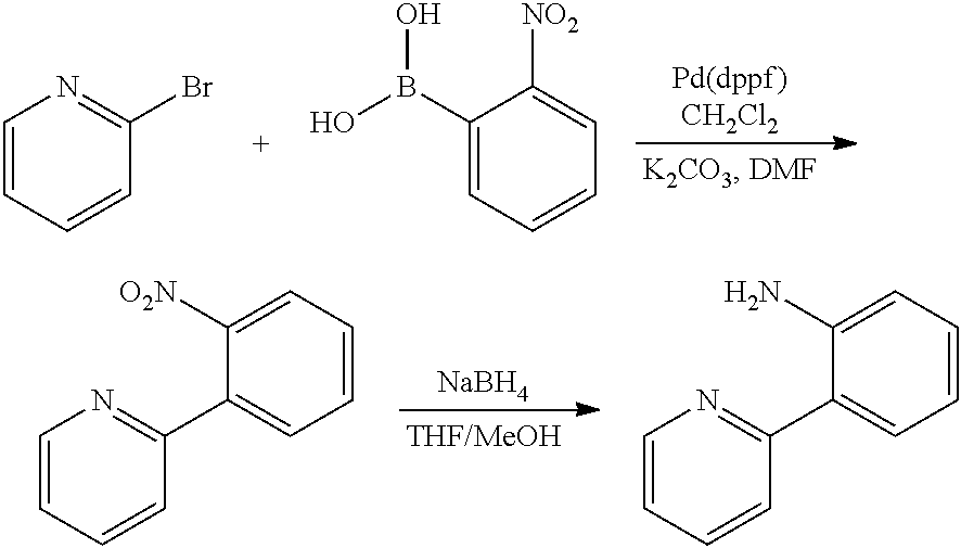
C1=CC=CC(Br)=N1.C1(B(O)O)=CC=CC=C1[NO2].[NaBH4].C1=CC=CC(C2=CC=CC=C2[O2N])=N1.C1=CC=CC(C2=CC=CC=C2N)=N1
